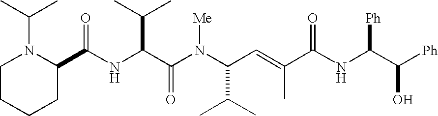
N(C(C(N(C(C(C)C)C=C(C)C(NC(C([Ph])O)[Ph])=O)[Me])=O)C(C)C)C(C1N(C(C)C)CCCC1)=O
